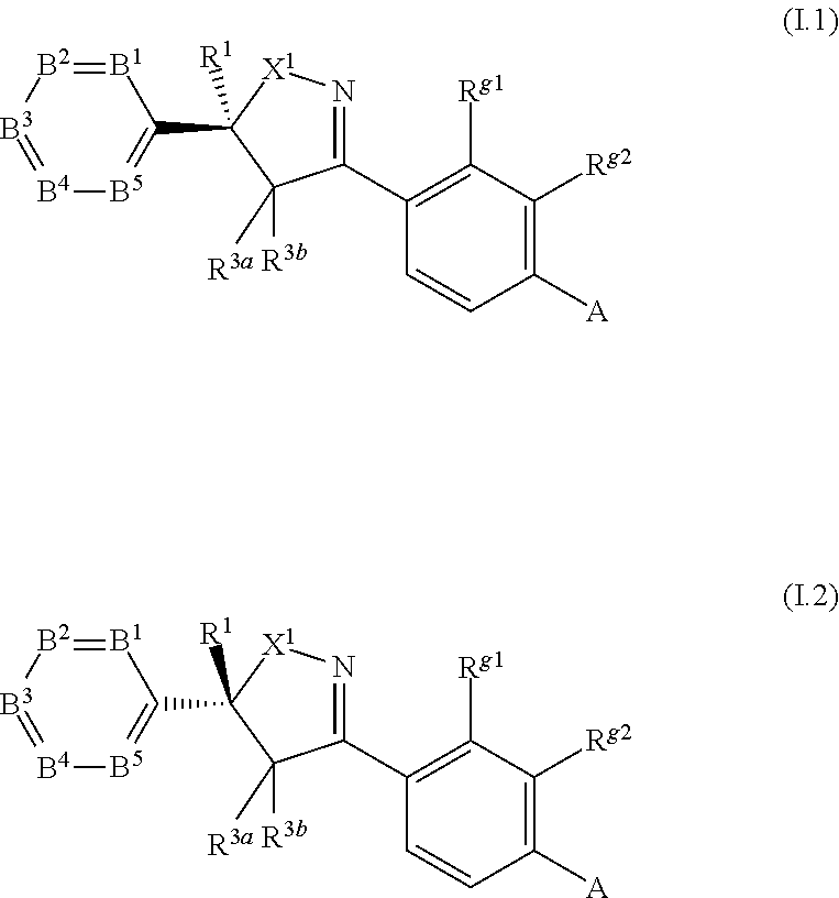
[B1]1=[B2][B3]=[B4][B5]=C1C1([R1])C([R3a])([R3b])C(C2=C([Rg1])C([Rg2])=C([A])C=C2)=N[X1]1.[B1]1=[B2][B3]=[B4][B5]=C1C1([R1])C([R3a])([R3b])C(C2=C([Rg1])C([Rg2])=C([A])C=C2)=N[X1]1
